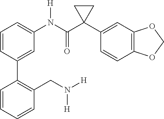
C1=C(C2=C(CN([H])[H])C=CC=C2)C=CC=C1N(C(C1(C2=CC3=C(C=C2)OCO3)CC1)=O)[H]
